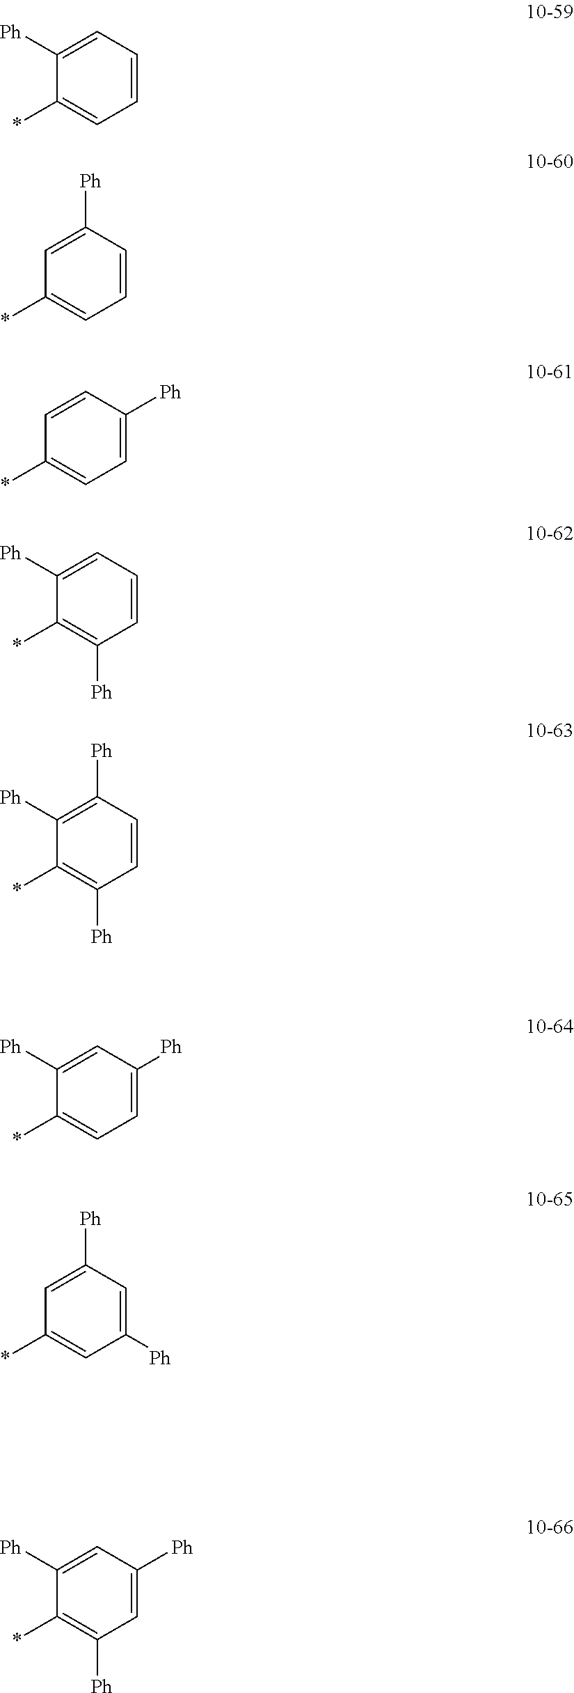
C1([Ph])=CC(*)=CC=C1.C1=CC(*)=CC=C1[Ph].C1=C([Ph])C(*)=C([Ph])C=C1.C1=C([Ph])C(*)=CC=C1[Ph].C1([Ph])=CC(*)=CC([Ph])=C1.C1=C([Ph])C(*)=CC=C1.C1([Ph])=C([Ph])C(*)=C([Ph])C=C1.C1=C([Ph])C(*)=C([Ph])C=C1[Ph]
